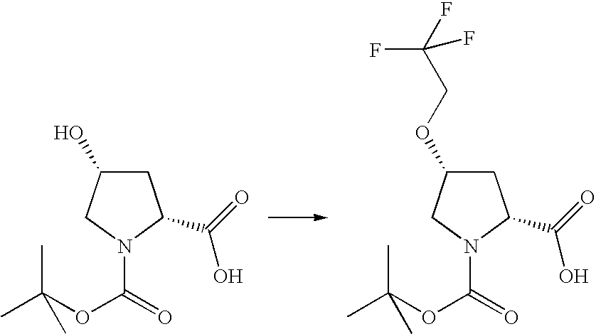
C1C(O)CN(C(=O)OC(C)(C)C)C1C(=O)O.C1C(OCC(F)(F)F)CN(C(=O)OC(C)(C)C)C1C(=O)O
